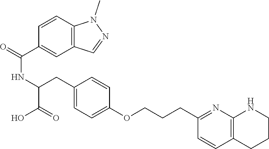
C(NC(C(=O)O)CC1=CC=C(OCCCC2=NC3=C(C=C2)CCCN3)C=C1)(=O)C1=CC2=C(C=C1)N(C)N=C2
